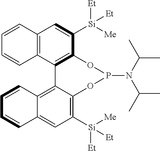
C12=C(C3=C(C([Si]([Me])([Et])[Et])=C1)OP(N(C(C)C)C(C)C)OC1=C([Si]([Me])([Et])[Et])C=C4C(=C31)C=CC=C4)C=CC=C2
